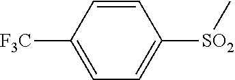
[SO2](C1=CC=C([CF3])C=C1)C
